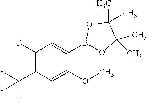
C1(OC)=CC(C(F)(F)F)=C(F)C=C1B1OC(C)(C)C(C)(C)O1
